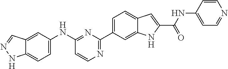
C1=C(NC2=NC(C3=CC=C4C(=C3)NC(C(NC3=CC=NC=C3)=O)=C4)=NC=C2)C=C2C(=C1)NN=C2
